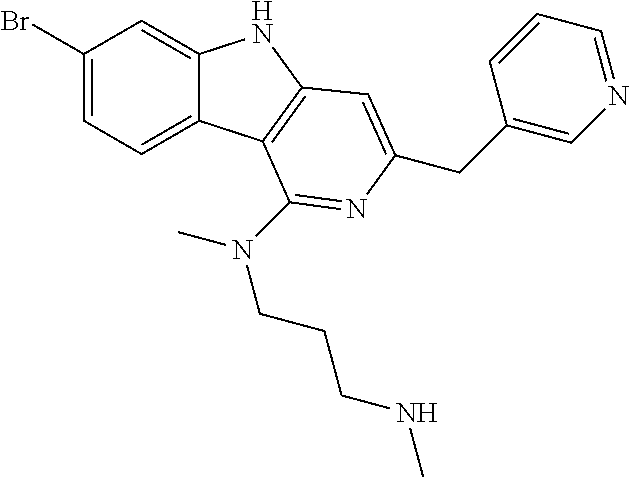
C1(Br)=CC=C2C(=C1)NC1=C2C(N(C)CCCNC)=NC(CC2=CN=CC=C2)=C1
